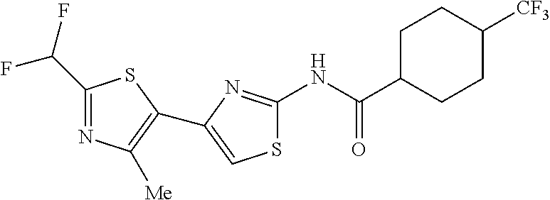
C1(C(F)F)=NC([Me])=C(C2=CSC(NC(C3CCC([CF3])CC3)=O)=N2)S1
